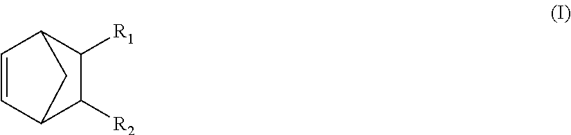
C1=CC2C([R2])C([R1])C1C2
